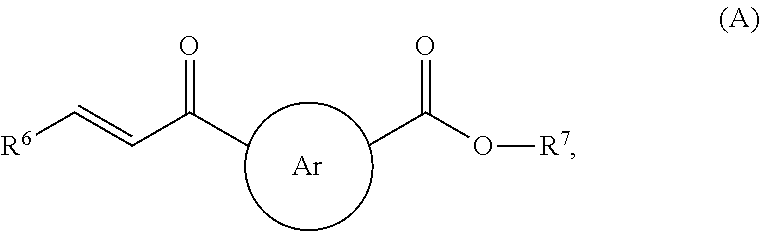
CC(C=C[R6])=O.O(C(C)=O)[R7].[Ar]
